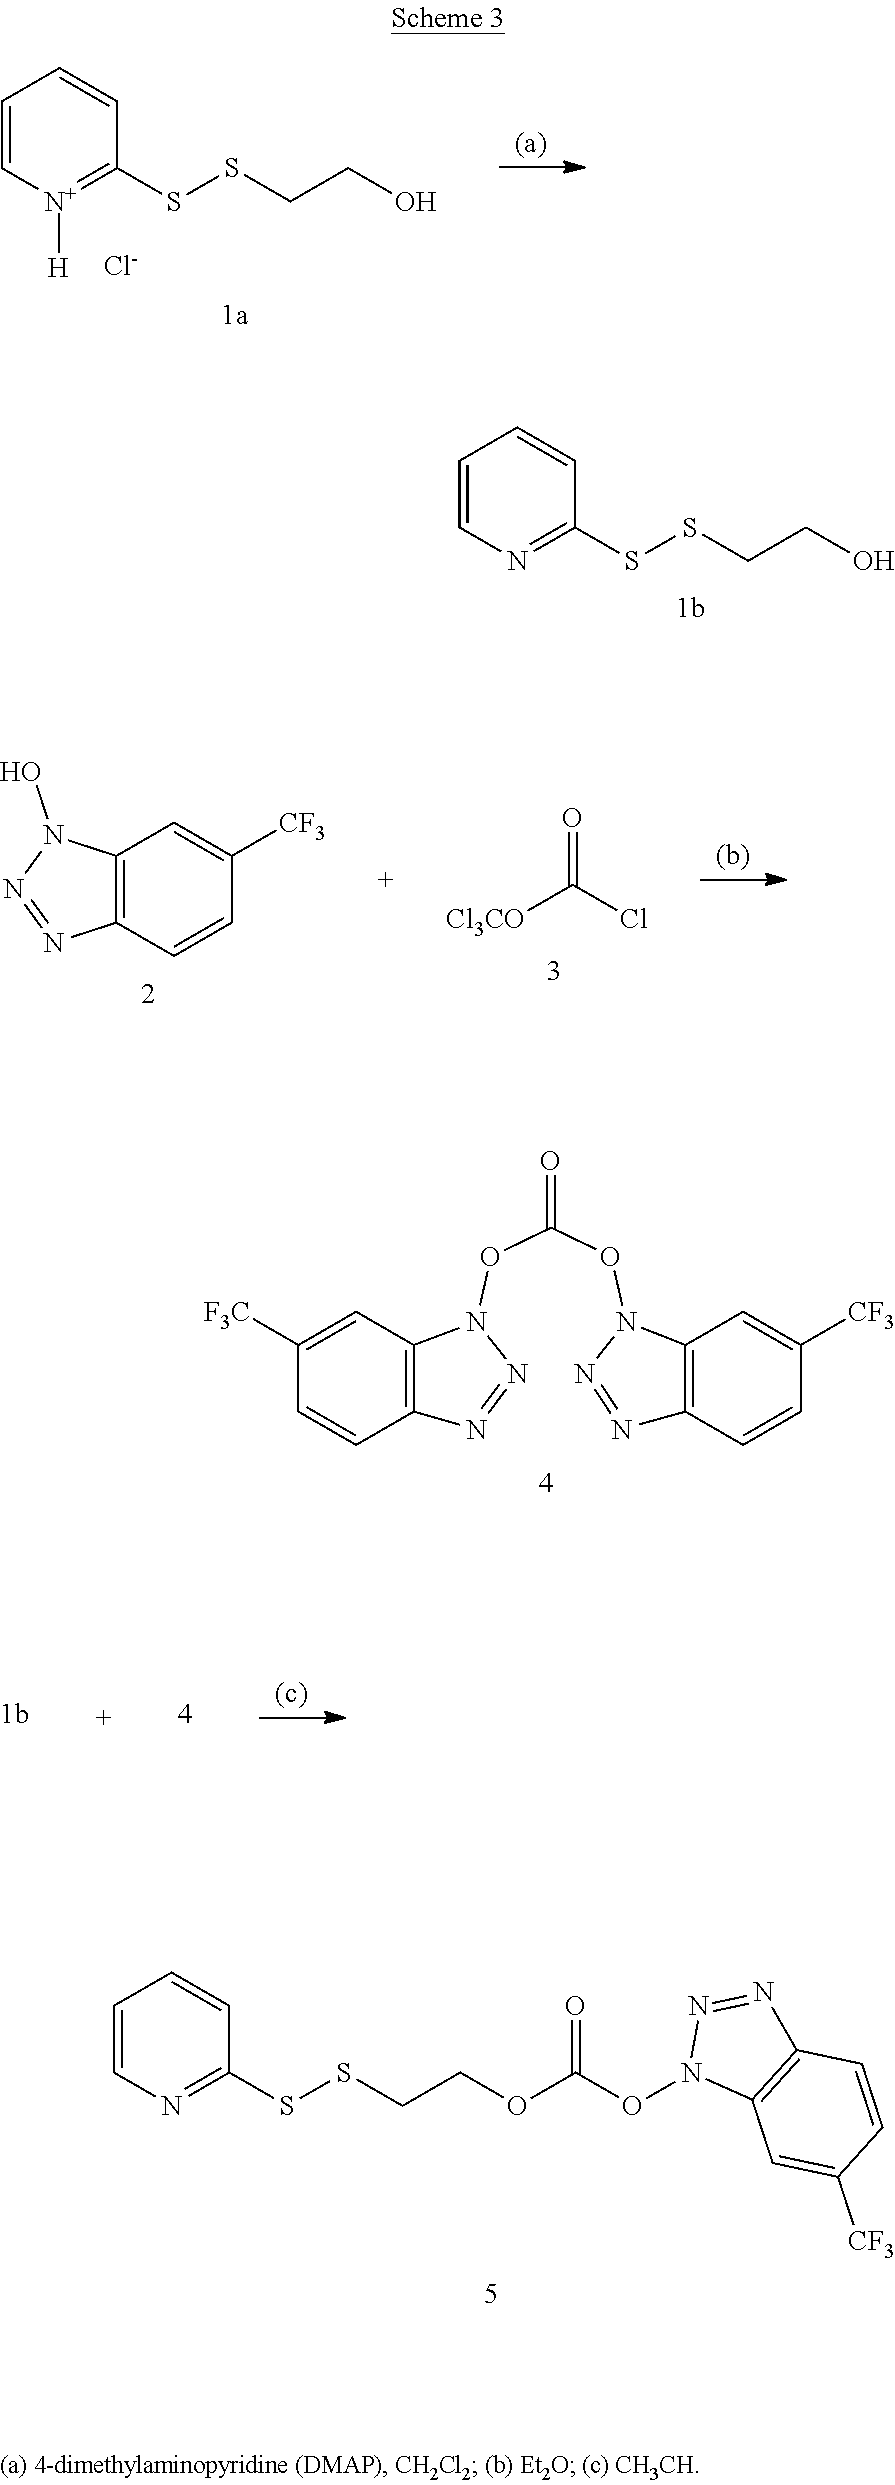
C1=C[N+]([H])=C(SSCCO)C=C1.[Cl-].C1=CN=C(SSCCO)C=C1.[Cl3CO]C(Cl)=O.C12=C(C=CC([CF3])=C1)N=NN2O.N1=NC2=C(N1OC(ON1N=NC3=C1C=C([CF3])C=C3)=O)C=C([F3C])C=C2.C1=CN=C(SSCCOC(ON2C3=C(N=N2)C=CC([CF3])=C3)=O)C=C1
